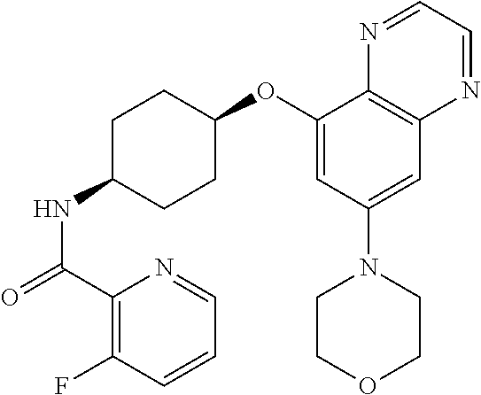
C1(OC2CCC(NC(=O)C3=C(F)C=CC=N3)CC2)=CC(N2CCOCC2)=CC2=C1N=CC=N2
